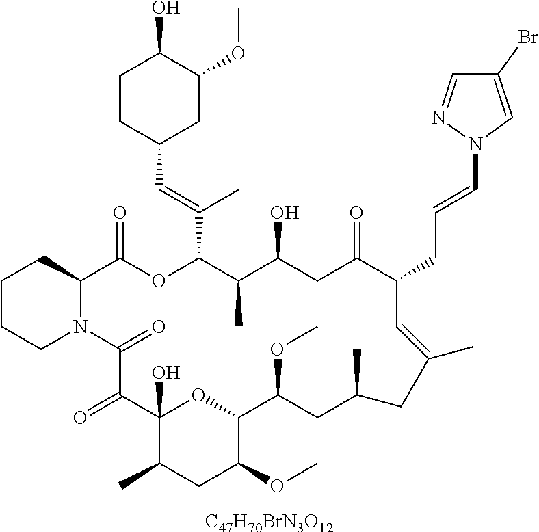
[C47H70BrN3O12].C1CCN2C(C1)C(=O)OC(C(=CC1CC(OC)C(O)CC1)C)C(C)C(O)CC(=O)C(CC=CN1C=C(Br)C=N1)C=C(C)CC(C)CC(OC)C1OC(O)(C(=O)C2=O)C(C)CC1OC
